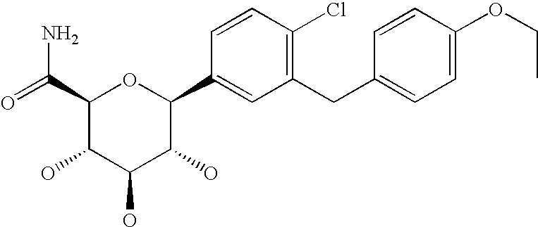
C1(C(N)=O)C(O)C(O)C(O)C(C2=CC(CC3=CC=C(OCC)C=C3)=C(Cl)C=C2)O1
